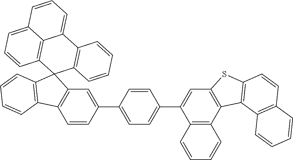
C1=CC2=C(C=C1C1=CC=C(C3=CC4=C(C5=C3C=CC=C5)C3=C(S4)C=CC4=C3C=CC=C4)C=C1)C1(C3=C2C=CC=C3)C2=C(C3=CC=CC4=CC=CC1=C34)C=CC=C2
